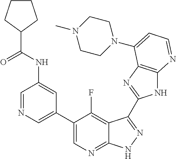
C1=NC=C(C2=CN=C3C(=C2F)C(C2=NC4=C(N2)N=CC=C4N2CCN(C)CC2)=NN3)C=C1NC(C1CCCC1)=O
